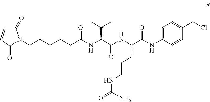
C1(=O)C=CC(=O)N1CCCCCC(NC(C(NC(C(NC1=CC=C(CCl)C=C1)=O)CCCNC(=O)N)=O)C(C)C)=O
